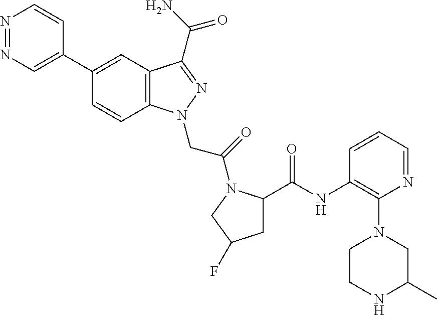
N1=NC=C(C2=CC3=C(C=C2)N(CC(=O)N2C(C(NC4=C(N5CCNC(C)C5)N=CC=C4)=O)CC(F)C2)N=C3C(N)=O)C=C1
